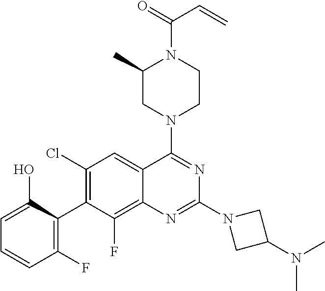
C1=C(O)C(C2=C(Cl)C=C3C(=C2F)N=C(N2CC(N(C)C)C2)N=C3N2CCN(C(=O)C=C)C(C)C2)=C(F)C=C1
